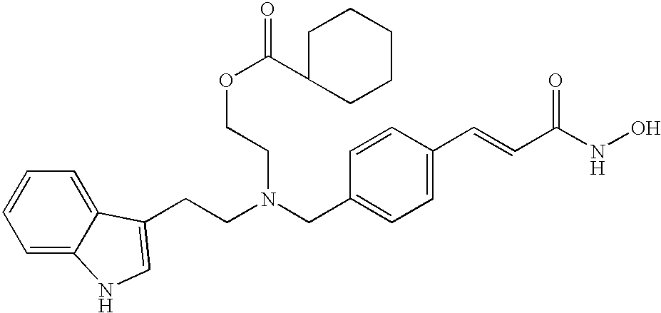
C(N(CC1=CC=C(C=CC(NO)=O)C=C1)CCOC(C1CCCCC1)=O)CC1=CNC2=CC=CC=C21
